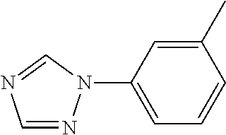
C1=NN(C2=CC=CC(C)=C2)C=N1
